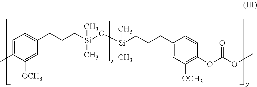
C1=C(C)C([OCH3])=CC(CCC[Si](O[Si](CCCC2=CC([OCH3])=C(OC(OC)=O)C=C2)(C)C)(C)C)=C1
